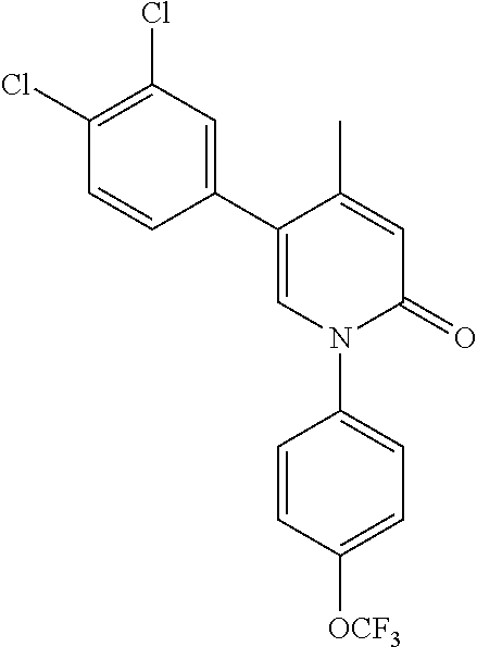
C1=C(C)C(C2=CC(Cl)=C(Cl)C=C2)=CN(C2=CC=C([OCF3])C=C2)C1=O
